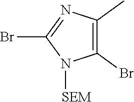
C1(Br)=C(C)N=C(Br)N1[SEM]
